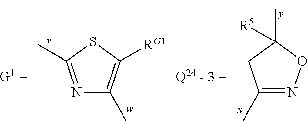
C1(C)=NOC(C)([R5])C1.N1=C(C)SC([RG1])=C1C
